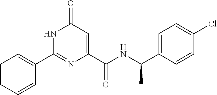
C1=CC=CC(C2=NC(C(=O)NC(C)C3=CC=C(Cl)C=C3)=CC(=O)N2)=C1
